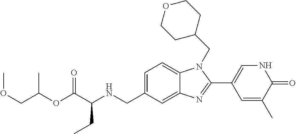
C1=C(CNC(C(OC(COC)C)=O)CC)C=C2C(=C1)N(CC1CCOCC1)C(C1=CNC(=O)C(C)=C1)=N2
